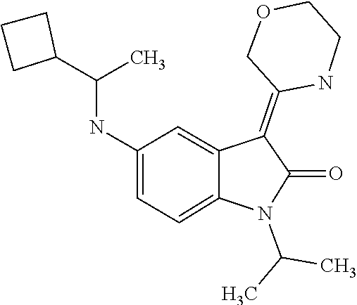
C1(NC(C2CCC2)C)=CC=C2C(=C1)C(=C1COCCN1)C(=O)N2C(C)C
